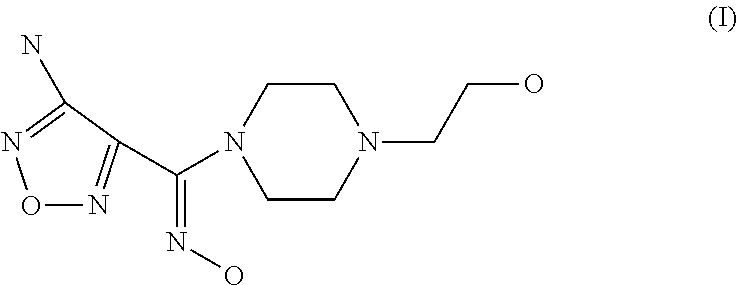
O1N=C(C(N2CCN(CCO)CC2)=NO)C(N)=N1
